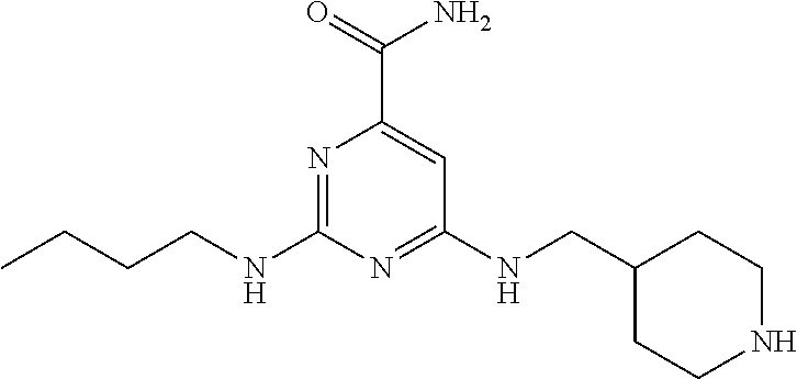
N1=C(NCCCC)N=C(NCC2CCNCC2)C=C1C(=O)N
